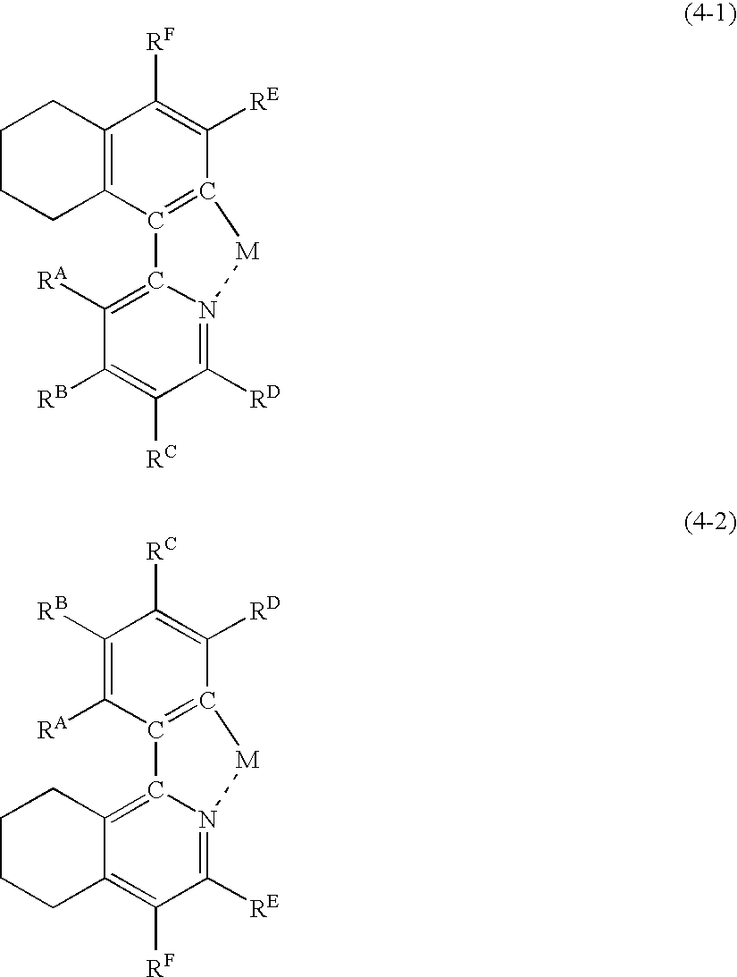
C12=C(C3=C(C([RE])=C1[RF])[M]N1=C([RD])C([RC])=C([RB])C([RA])=C31)CCCC2.C12=C([RF])C([RE])=N3C(=C1CCCC2)C1=C([M]3)C([RD])=C([RC])C([RB])=C1[RA]
